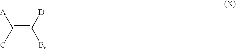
[A]C(=C(B)[D])C
